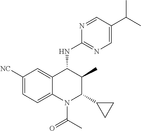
C1([NC])=CC=C2C(=C1)C(NC1=NC=C(C(C)C)C=N1)C(C)C(C1CC1)N2C(C)=O
